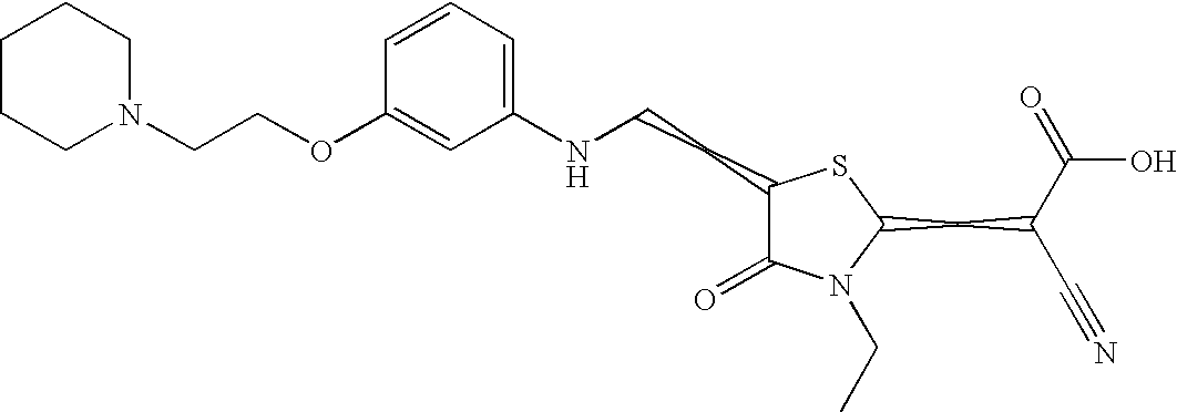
C1=CC=C(NCCC2C(=O)N(CC)C(CC(C#N)C(=O)O)S2)C=C1OCCN1CCCCC1
